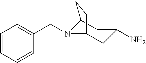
C1C(N)CC2N(CC3=CC=CC=C3)C1CC2
